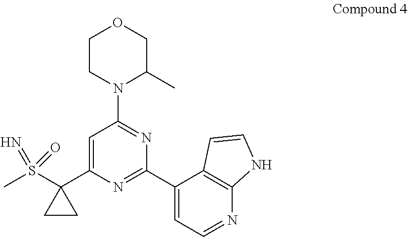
C1=C(C2(S(C)(=N)=O)CC2)N=C(C2=CC=NC3=C2C=CN3)N=C1N1C(C)COCC1
